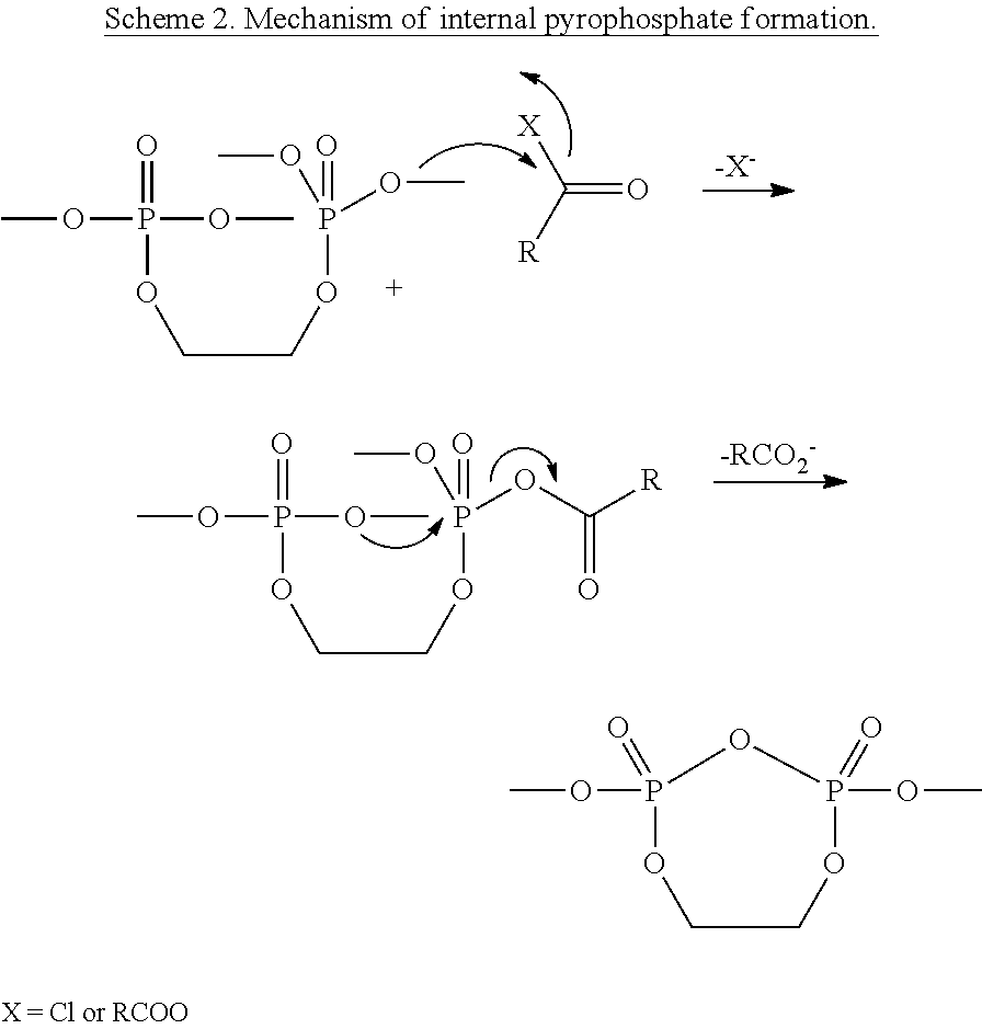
COP(=O)(OCCOP(OC)(=O)OC)OC.[X]C([R])=O.[-X-].COP(=O)(OCCOP(OC)(=O)OC([R])=O)OC.[-RCO2-].P1(OC)(=O)OCCOP(OC)(=O)O1
